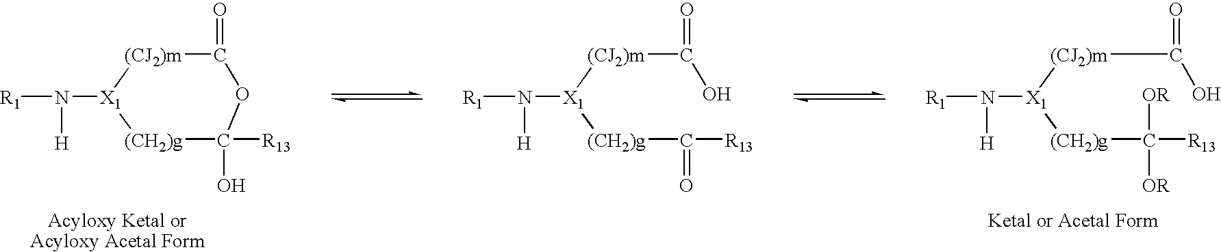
[R1]N([X1]1[(CJ2)m]C(=O)OC([R13])(O)[(CH2)g]1)[H].[R1]N([X1]([(CJ2)m]C(=O)O)[(CH2)g]C([OR])([OR])[R13])[H].[R1]N([X1]([(CJ2)m]C(=O)O)[(CH2)g]C(=O)[R13])[H]
